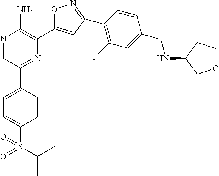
N1=CC(C2=CC=C(S(C(C)C)(=O)=O)C=C2)=NC(C2=CC(C3=C(F)C=C(CNC4COCC4)C=C3)=NO2)=C1N
